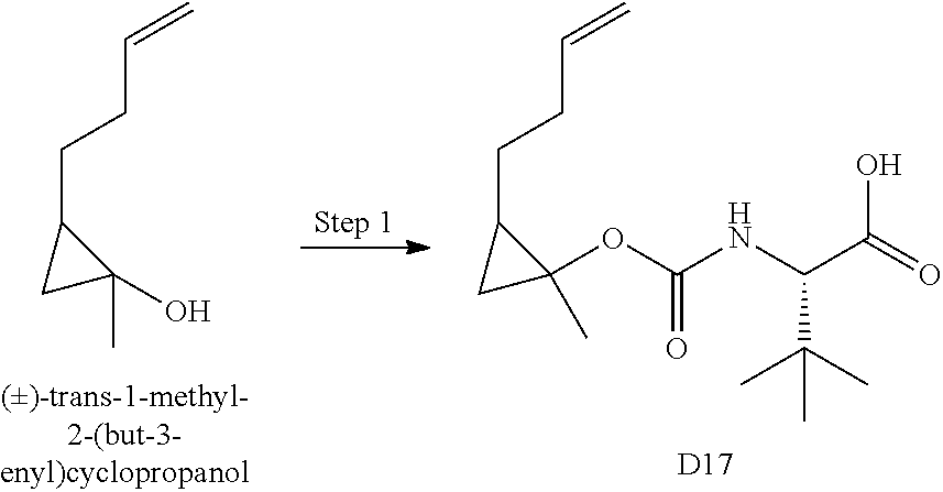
C=CCCC1CC1(O)C.C=CCCC1CC1(OC(NC(C(=O)O)C(C)(C)C)=O)C.[D17]
